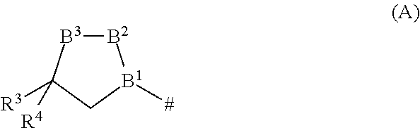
[B2]1[B3]C([R3])([R4])C[B1]1[#]
